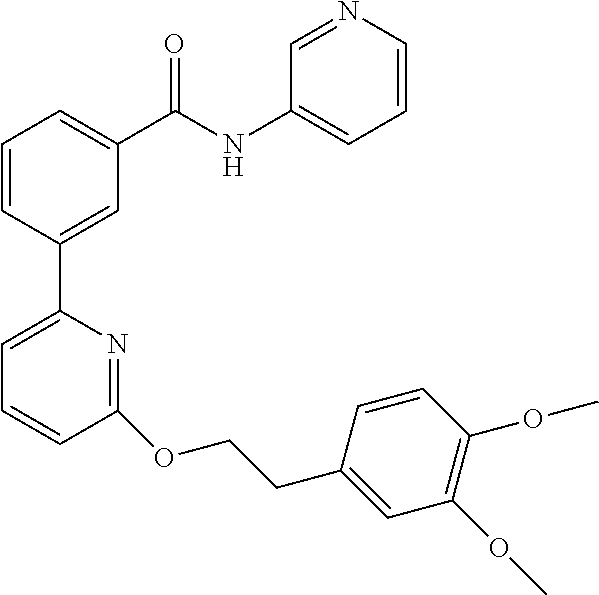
C1=CC(C2=CC=CC(OCCC3=CC(OC)=C(OC)C=C3)=N2)=CC(C(NC2=CC=CN=C2)=O)=C1
